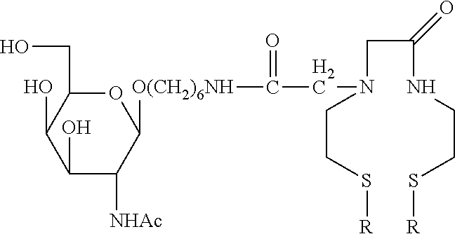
O1C(CO)C(O)C(O)C([NHAc])C1[O(CH2)6NH]C(CN(CC(NCCS[R])=O)CCS[R])=O
